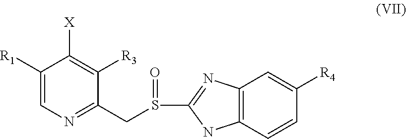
C1([R1])=CN=C(CS(=O)C2=NC3=C(N2)C=CC([R4])=C3)C([R3])=C1[X]
